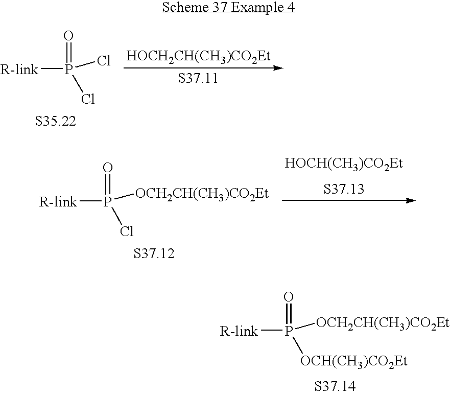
[R-link]P(=O)([OCH(CH3)CO2Et])[OCH2CH(CH3)CO2Et].[HOCH2CH(CH3)CO2Et].[R-link]P(=O)(Cl)Cl.[R-link]P(=O)(Cl)[OCH2CH(CH3)CO2Et].[HOCH(CH3)CO2Et]
